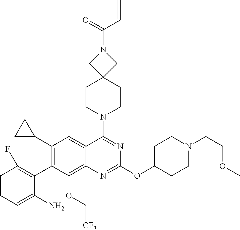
C1=CC=C(N)C(C2=C(C3CC3)C=C3C(=C2OC[CF3])N=C(OC2CCN(CCOC)CC2)N=C3N2CCC3(CC2)CN(C(=O)C=C)C3)=C1F
